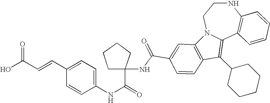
C1=C(C=CC(O)=O)C=CC(NC(=O)C2(NC(C3=CC4=C(C=C3)C(C3CCCCC3)=C3N4CCNC4=C3C=CC=C4)=O)CCCC2)=C1
